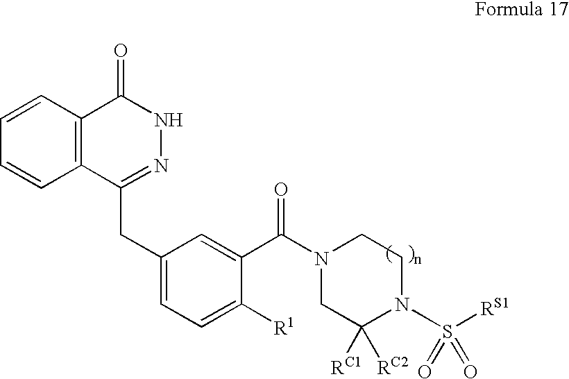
C12=C(C(CC3=CC=C([R1])C(C(N4CC([RC1])([RC2])N(S([RS1])(=O)=O)CC4)=O)=C3)=NNC1=O)C=CC=C2
